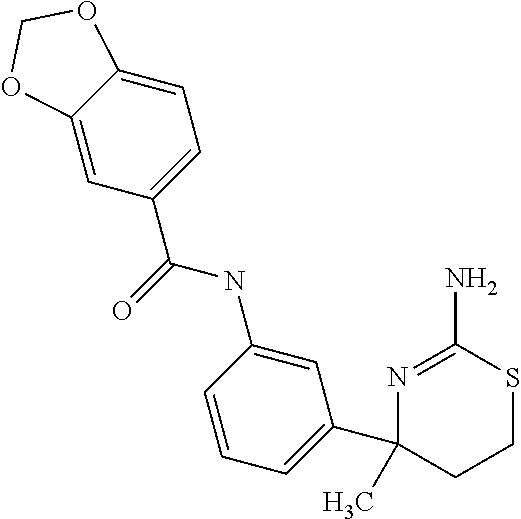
CC1(C2=CC=CC(NC(=O)C3=CC=C4C(=C3)OCO4)=C2)N=C(N)SCC1
